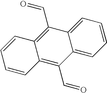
C1=CC2=C(C=O)C3=CC=CC=C3C(C=O)=C2C=C1
